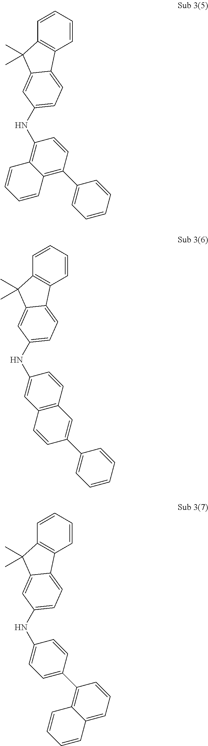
C1=CC=CC2=C1C(C)(C)C1=CC(NC3=C4C(=C(C5=CC=CC=C5)C=C3)C=CC=C4)=CC=C21.C1=CC=CC2=C1C(C)(C)C1=CC(NC3=CC4=C(C=C3)C=C(C3=CC=CC=C3)C=C4)=CC=C21.C1=CC=CC2=C1C(C)(C)C1=CC(NC3=CC=C(C4=C5C(=CC=C4)C=CC=C5)C=C3)=CC=C21
